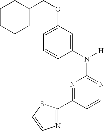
N1=C(N([H])C2=CC(OCC3CCCCC3)=CC=C2)N=C(C2=NC=CS2)C=C1
